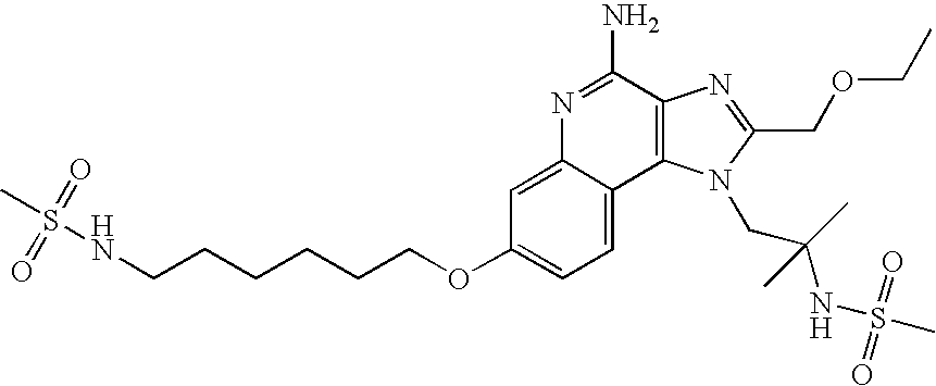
C1=C2C(=CC=C1OCCCCCCNS(C)(=O)=O)C1=C(C(N)=N2)N=C(COCC)N1CC(C)(NS(C)(=O)=O)C
